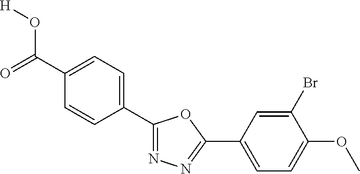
[H]OC(C1=CC=C(C2=NN=C(C3=CC=C(OC)C(Br)=C3)O2)C=C1)=O
